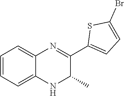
C1(C2=CC=C(Br)S2)=NC2=CC=CC=C2NC1C
